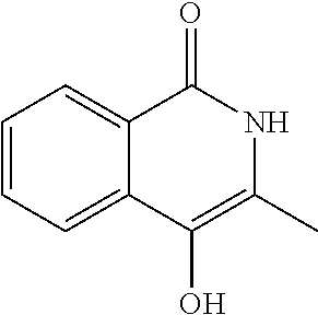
C1=CC=C2C(=C1)C(=O)NC(C)=C2O
